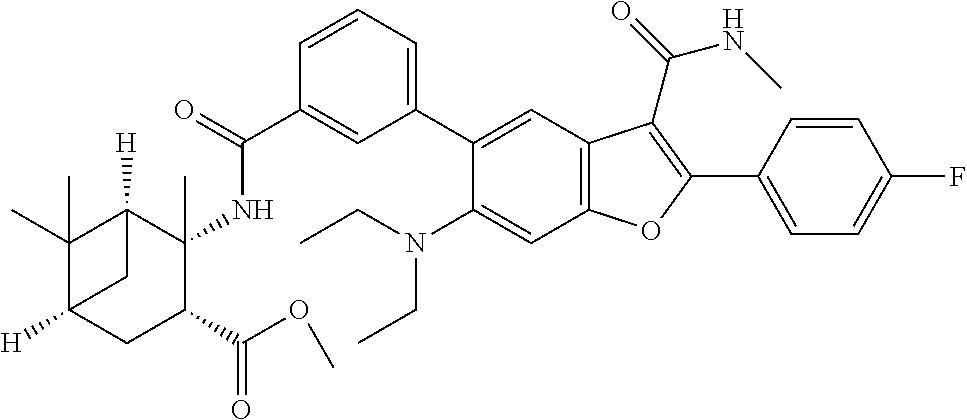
C1(C(=O)NC2(C)C3([H])C(C)(C)C([H])(CC2C(=O)OC)C3)=CC(C2=CC3=C(C=C2N(CC)CC)OC(C2=CC=C(F)C=C2)=C3C(=O)NC)=CC=C1
